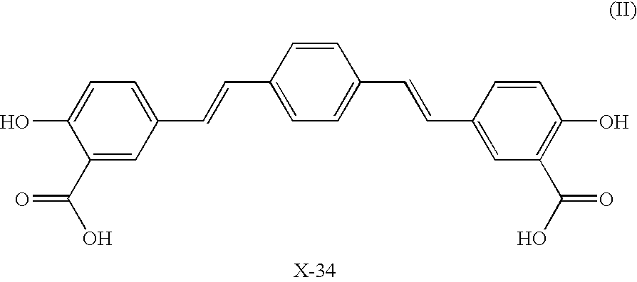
C(C1=CC=C(O)C(C(O)=O)=C1)=CC1=CC=C(C=CC2=CC(C(=O)O)=C(O)C=C2)C=C1
